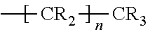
[CR2](C)[CR3]
